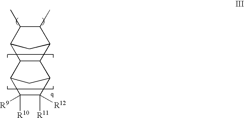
C12C3C(C(C(C)C1C)C2)C1C([R11])([R12])C([R10])([R9])C3C1
